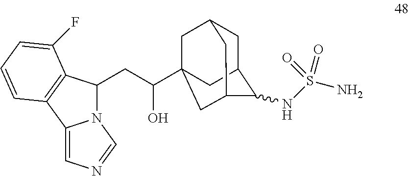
N12C(CC(O)C34CC5CC(C(NS(N)(=O)=O)C(C3)C5)C4)C3=C(C1=CN=C2)C=CC=C3F
